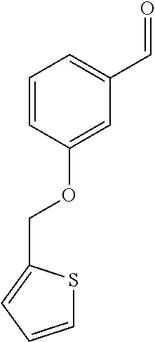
C1=CC(OCC2=CC=CS2)=CC(C=O)=C1
